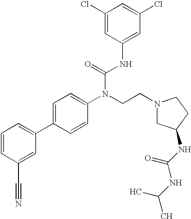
C1=CC(C#N)=CC(C2=CC=C(N(CCN3CCC(NC(NC(C)C)=O)C3)C(=O)NC3=CC(Cl)=CC(Cl)=C3)C=C2)=C1
